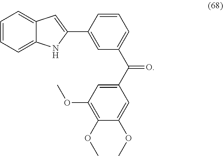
C1=CC=C2C(=C1)C=C(C1=CC(C(=O)C3=CC(OC)=C(OC)C(OC)=C3)=CC=C1)N2
